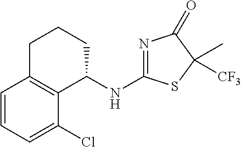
C1=CC=C(Cl)C2=C1CCCC2NC1=NC(=O)C(C)([CF3])S1
